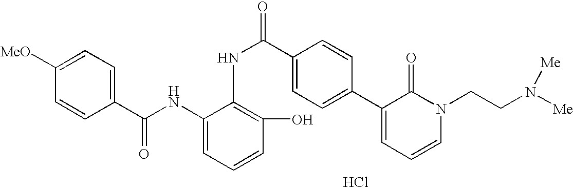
C1([MeO])=CC=C(C(NC2=CC=CC(O)=C2NC(=O)C2=CC=C(C3=CC=CN(CCN([Me])[Me])C3=O)C=C2)=O)C=C1.Cl
